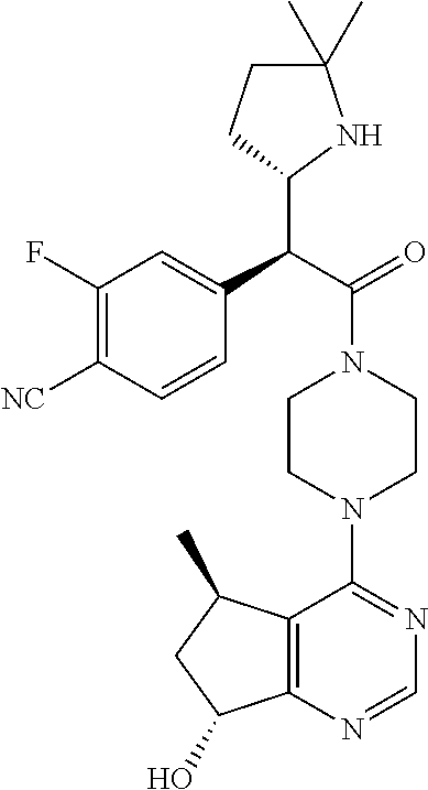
C(C(=O)N1CCN(C2=NC=NC3=C2C(C)CC3O)CC1)(C1NC(C)(C)CC1)C1=CC(F)=C([NC])C=C1
